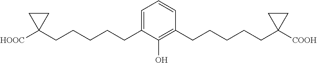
C1=C(CCCCCC2([HOOC])CC2)C(O)=C(CCCCCC2([COOH])CC2)C=C1
